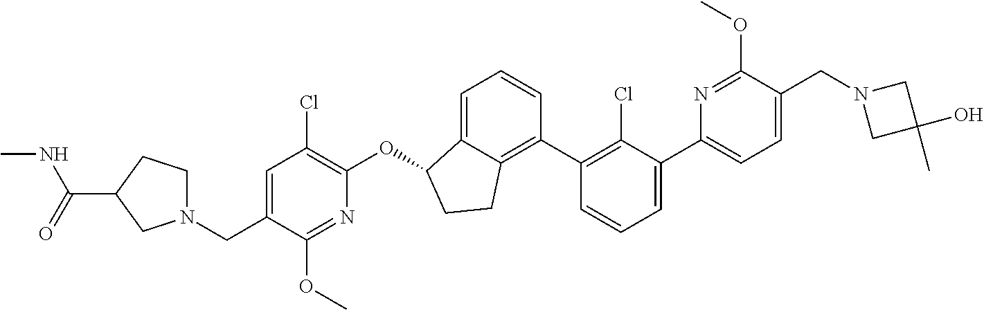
O(C1C2=CC=CC(C3=C(Cl)C(C4=CC=C(CN5CC(C)(O)C5)C(OC)=N4)=CC=C3)=C2CC1)C1=C(Cl)C=C(CN2CCC(C(NC)=O)C2)C(OC)=N1
